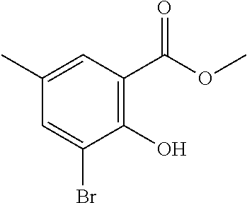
O(C)C(C1=C(O)C(Br)=CC(C)=C1)=O
